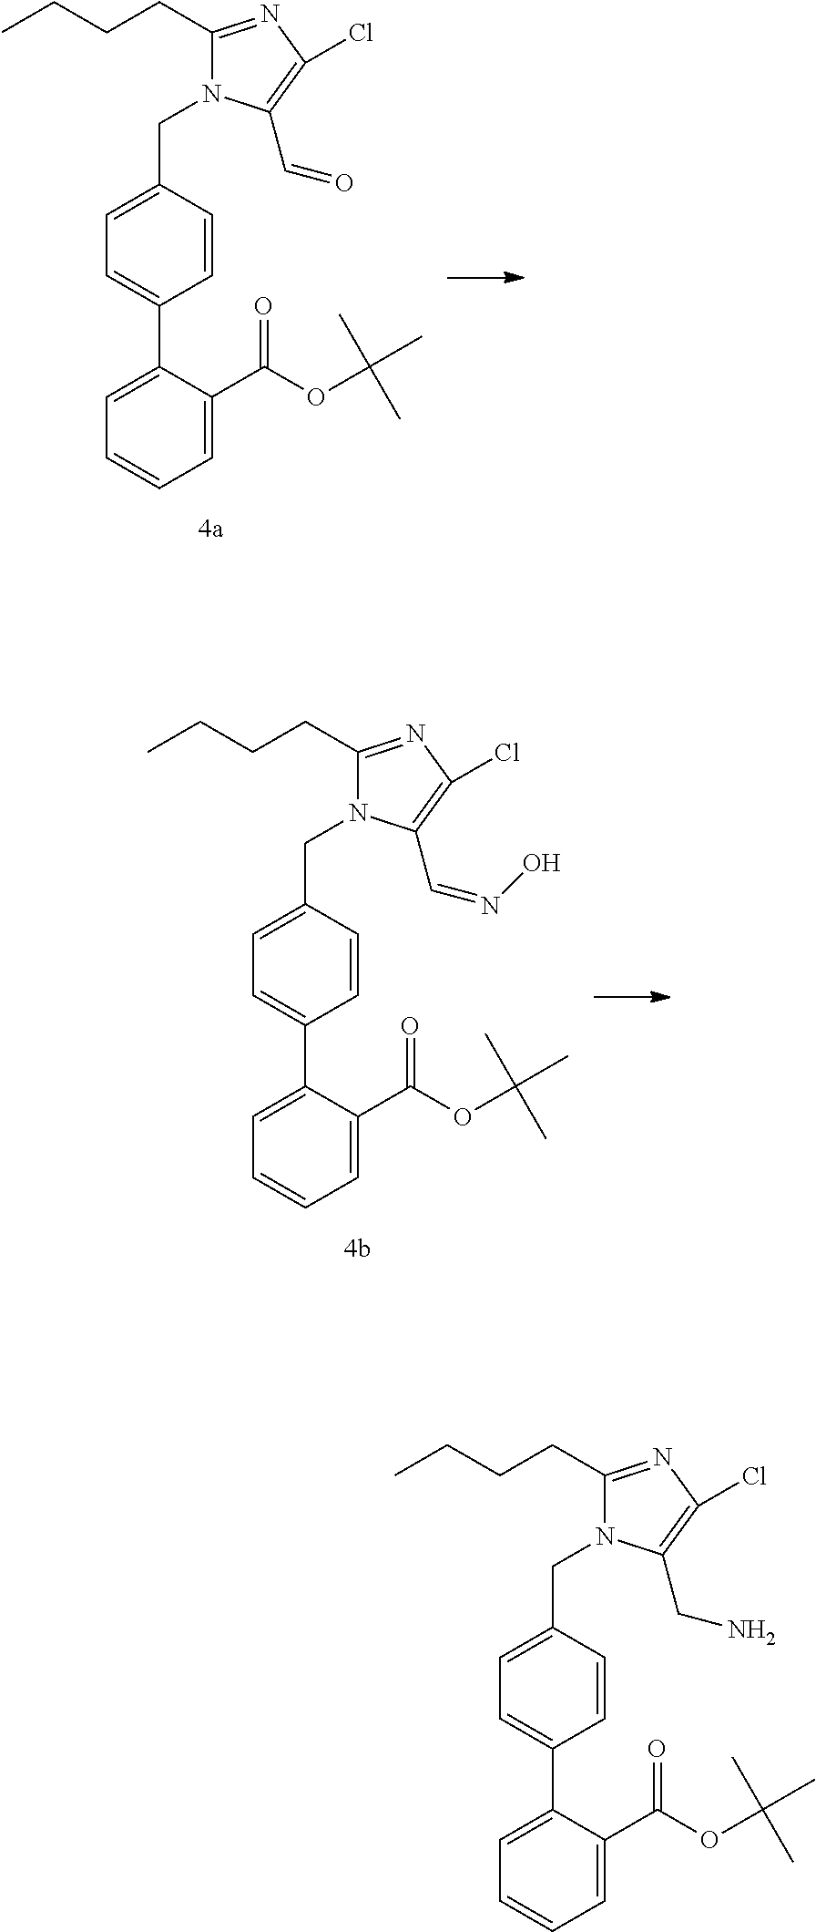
C1=C(C(=O)OC(C)(C)C)C(C2=CC=C(CN3C(CCCC)=NC(Cl)=C3CN)C=C2)=CC=C1.C1=C(C(=O)OC(C)(C)C)C(C2=CC=C(CN3C(CCCC)=NC(Cl)=C3C=O)C=C2)=CC=C1.C1=C(C(=O)OC(C)(C)C)C(C2=CC=C(CN3C(CCCC)=NC(Cl)=C3C=NO)C=C2)=CC=C1
